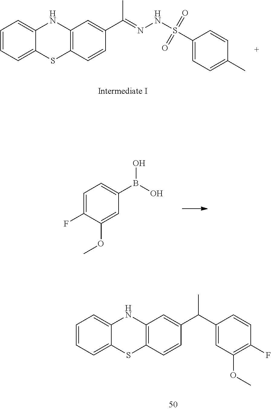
C1=CC=C2C(=C1)NC1=C(S2)C=CC(C(=NNS(=O)(=O)C2=CC=C(C)C=C2)C)=C1.C1=C(F)C(OC)=CC(B(O)O)=C1.C1=CC=C2C(=C1)NC1=C(S2)C=CC(C(C2=CC(OC)=C(F)C=C2)C)=C1
